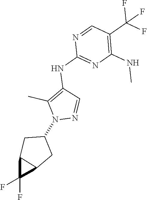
N1=CC(C(F)(F)F)=C(NC)N=C1NC1=C(C)N(C2CC3C(C2)C3(F)F)N=C1
